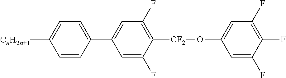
C1=C(F)C([CF2]OC2=CC(F)=C(F)C(F)=C2)=C(F)C=C1C1=CC=C([CnH2n+1])C=C1
